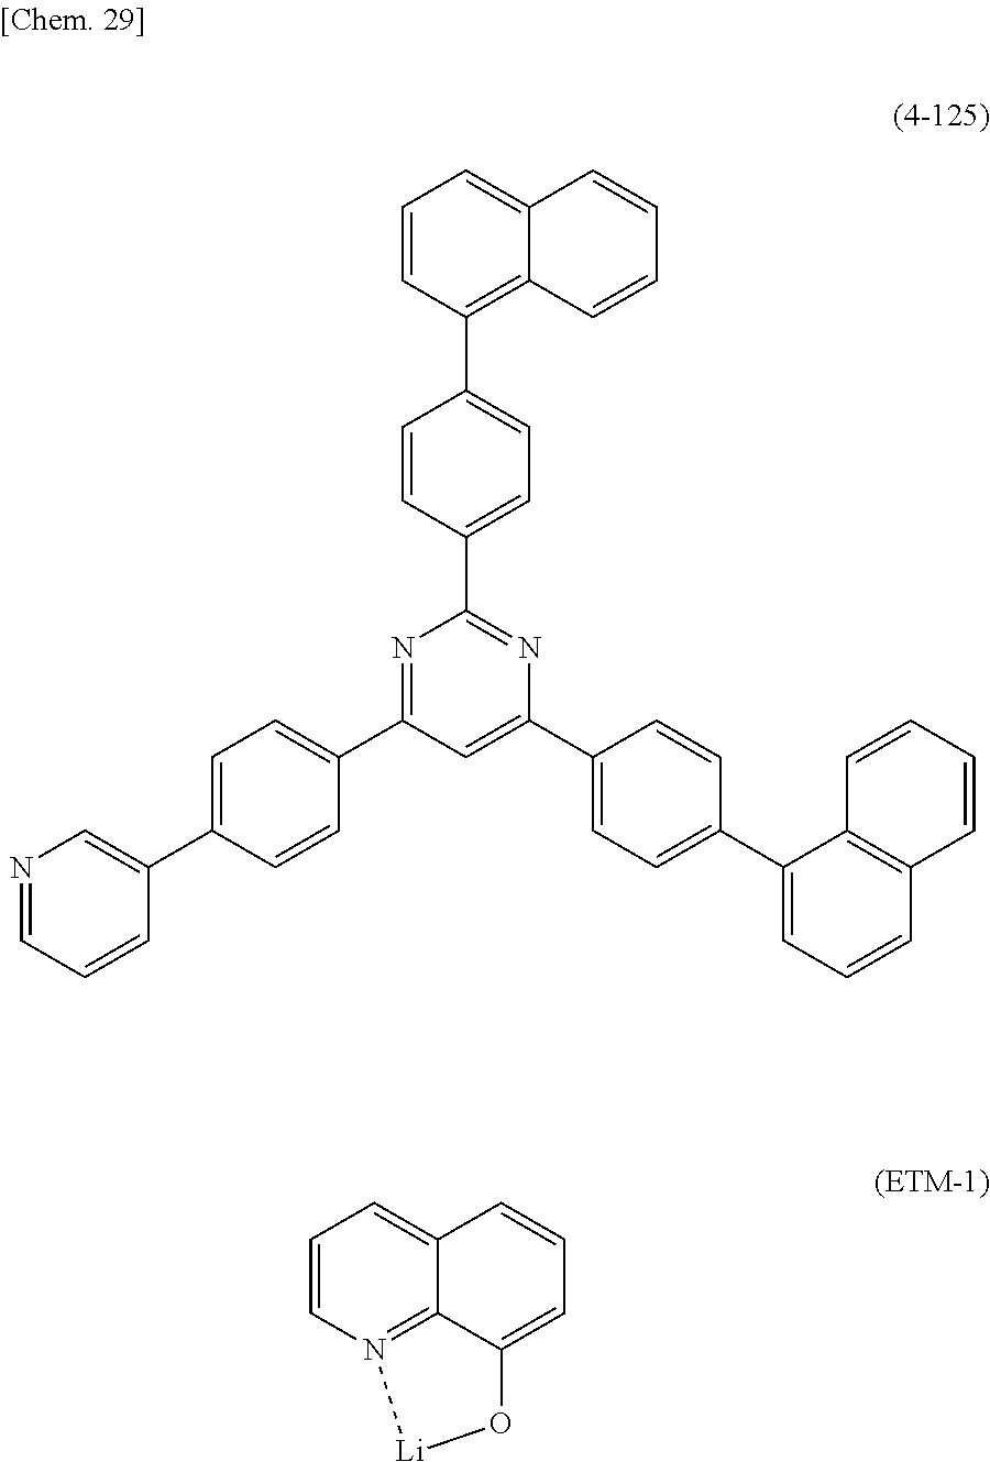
C1=CC(C2=CC=C(C3=NC(C4=CC=C(C5=CC=CC6=C5C=CC=C6)C=C4)=CC(C4=CC=C(C5=CN=CC=C5)C=C4)=N3)C=C2)=C2C(=C1)C=CC=C2.C1=CN2=C3C(=C1)C=CC=C3O[Li]2
